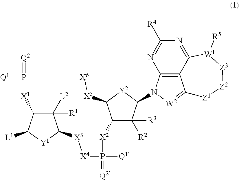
C1([R1])([L2])C2C([L1])[Y1]C1[X3][X4]P(=[Q2])([Q1])[X2]C1C([R3])([R2])C(N3C4=C5C(=[W2]3)[Z1][Z2][Z3][W1]([R5])C5=NC([R4])=N4)[Y2]C1[X5][X6]P(=[Q2])([Q1])[X1]2
